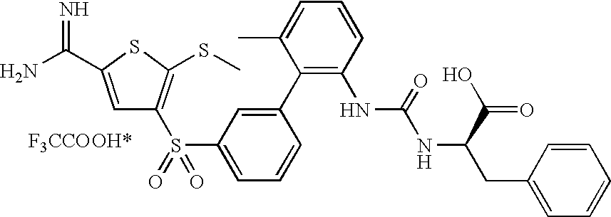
C1=C(S(C2=C(SC)SC(C(N)=N)=C2)(=O)=O)C=C(C2=C(NC(NC(CC3=CC=CC=C3)C(O)=O)=O)C=CC=C2C)C=C1.[F3CCO]
